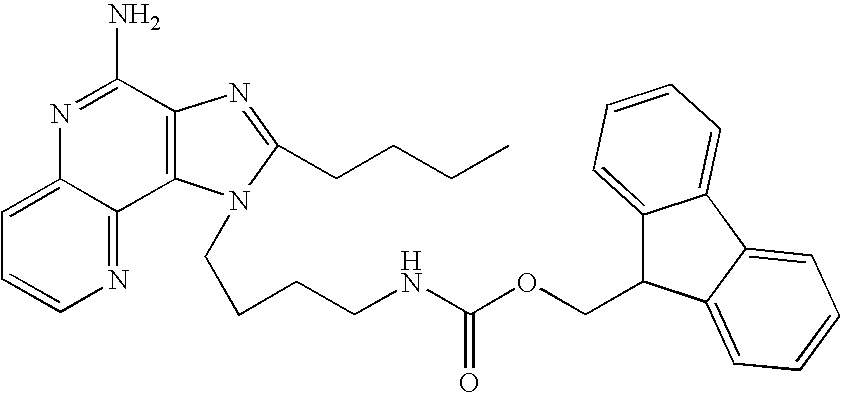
C12=CC=CN=C1C1=C(C(N)=N2)N=C(CCCC)N1CCCCNC(OCC1C2=CC=CC=C2C2=CC=CC=C12)=O
